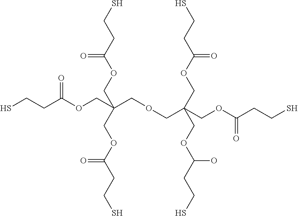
SCCC(OCC(COCC(COC(CCS)=O)(COC(CCS)=O)COC(CCS)O)(COC(CCS)=O)COC(CCS)=O)=O
